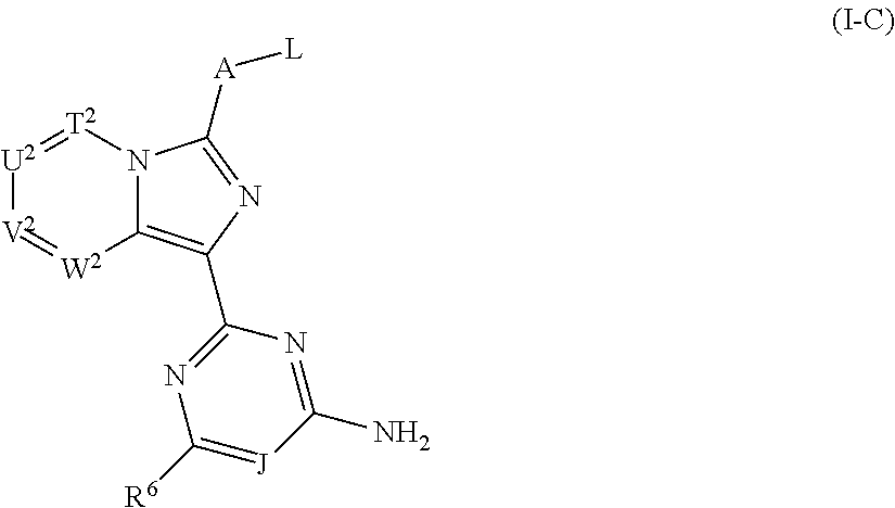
[U2]1=[T2]N2C(=C(C3=NC([R6])=[J]C(N)=N3)N=C2[A][L])[W2]=[V2]1
